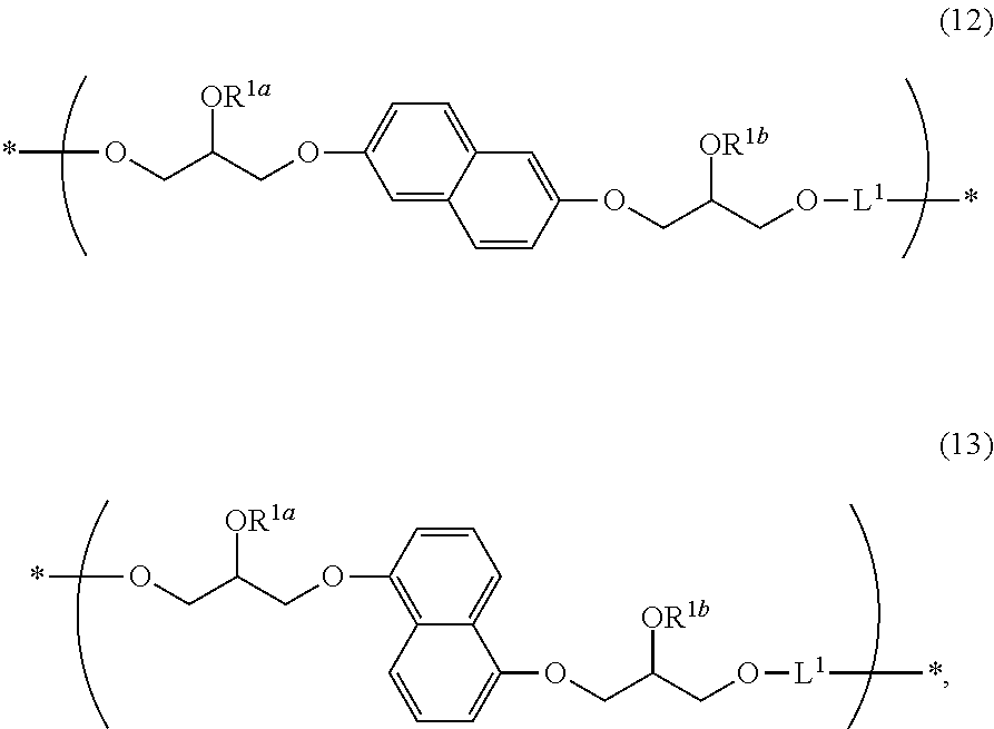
[OR1a]C(COC1=CC=C2C(=C1)C=CC(OCC(CO[L1]*)[OR1b])=C2)CO*.[OR1a]C(COC1=C2C(=CC=C1)C(OCC(CO[L1]*)[OR1b])=CC=C2)CO*
